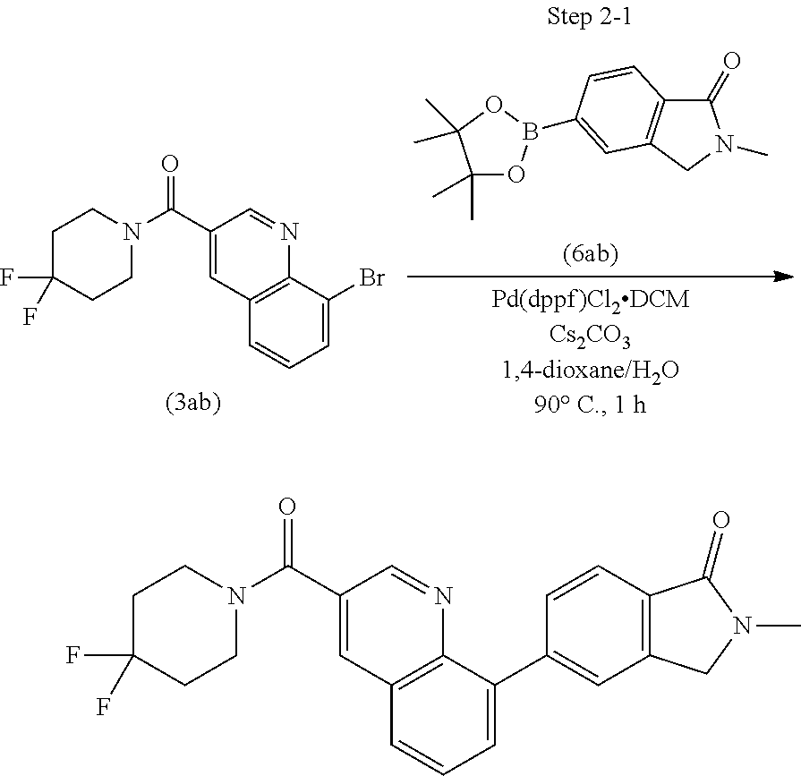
C1(=O)C2=C(CN1C)C=C(B1OC(C)(C)C(C)(C)O1)C=C2.C1=C(Br)C2=C(C=C1)C=C(C(N1CCC(F)(F)CC1)=O)C=N2.C12=C(C=C(C(N3CCC(F)(F)CC3)=O)C=N1)C=CC=C2C1=CC2=C(C=C1)C(=O)N(C)C2
